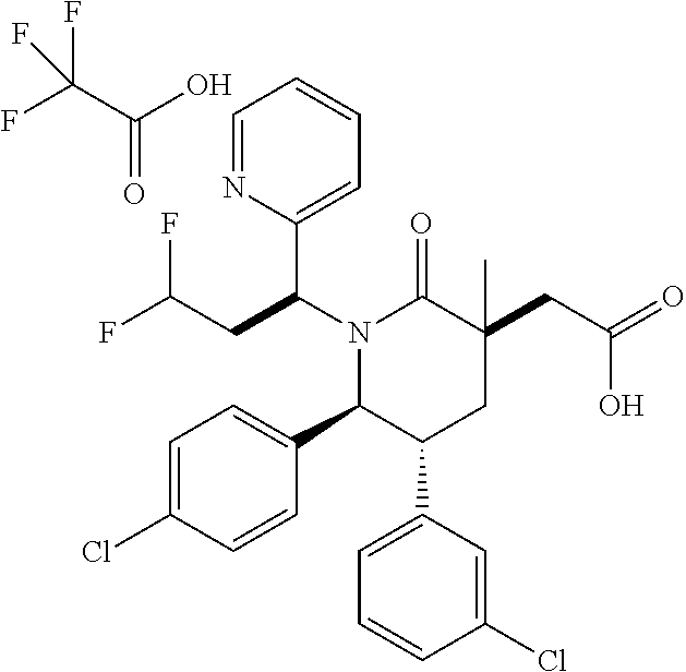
N1(C(C2=CC=CC=N2)CC(F)F)C(C2=CC=C(Cl)C=C2)C(C2=CC=CC(Cl)=C2)CC(CC(=O)O)(C)C1=O.C(C(O)=O)(F)(F)F
